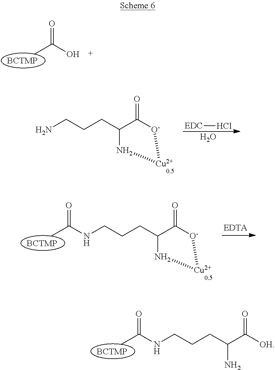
[BCTMP].O=C(O)C.NCCCC1C(=O)[O-][Cu]N1.[EDC]Cl.O.N(CCCC1C(=O)[O-][Cu]N1)C(C)=O.[BCTMP].[BCTMP].N(CCCC(N)C([OH])=O)C(C)=O
